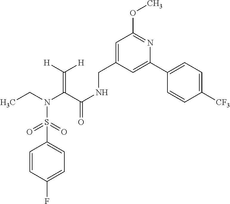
C1(S(=O)(=O)N(CC)C(C(NCC2=CC(OC)=NC(C3=CC=C([CF3])C=C3)=C2)=O)=C([H])[H])=CC=C(F)C=C1
